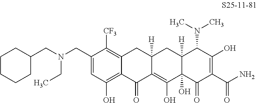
C1(CN(CC2CCCCC2)CC)=CC(O)=C2C(=C1[CF3])CC1([H])C(=C(O)C3(O)C([H])(C1)C(N(C)C)C(O)=C(C(N)=O)C3=O)C2=O
